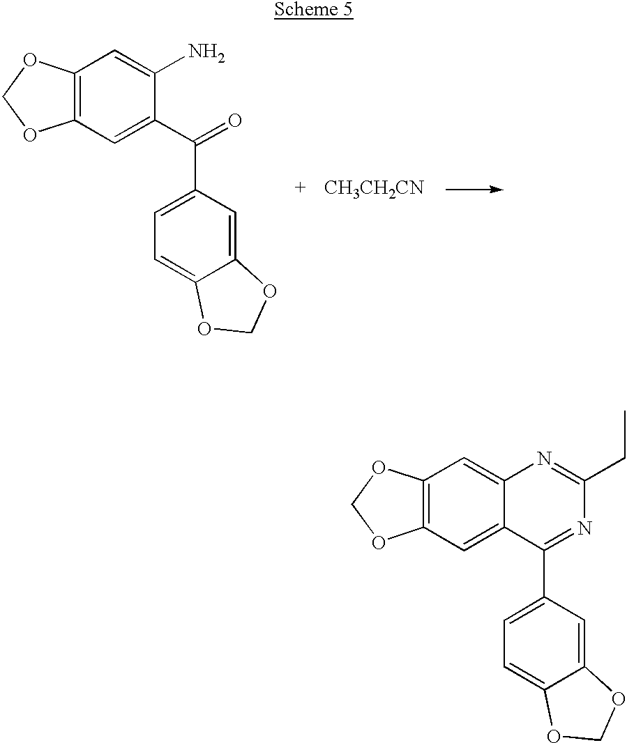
C12=C(C=C3C(=C1)N=C(CC)N=C3C1=CC=C3C(=C1)OCO3)OCO2.[CH3CH2CN].C12=C(C=C(C(=O)C3=CC=C4C(=C3)OCO4)C(N)=C1)OCO2
